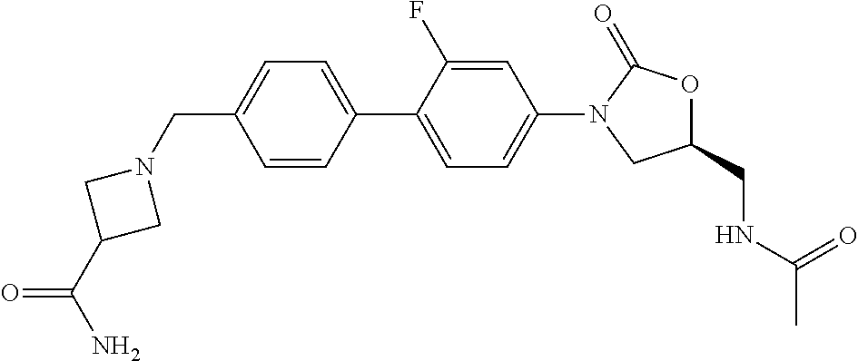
C1(CN2CC(C(N)=O)C2)=CC=C(C2=CC=C(N3CC(CNC(C)=O)OC3=O)C=C2F)C=C1
